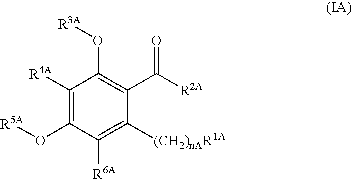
C1([R4A])=C(O[R5A])C([R6A])=C([(CH2)nAR1A])C(C([R2A])=O)=C1O[R3A]
